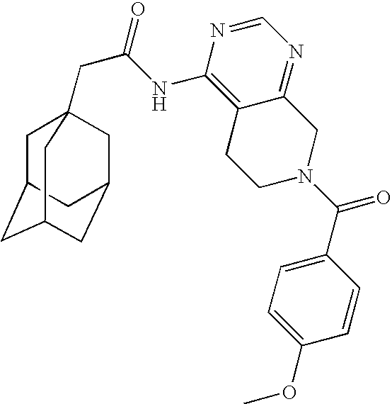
C1C2CC3CC(CC1(CC(=O)NC1=C4C(=NC=N1)CN(C(C1=CC=C(OC)C=C1)=O)CC4)C3)C2
